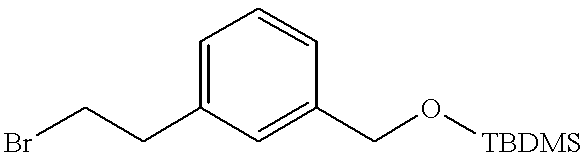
BrCCC1=CC=CC(CO[TBDMS])=C1
